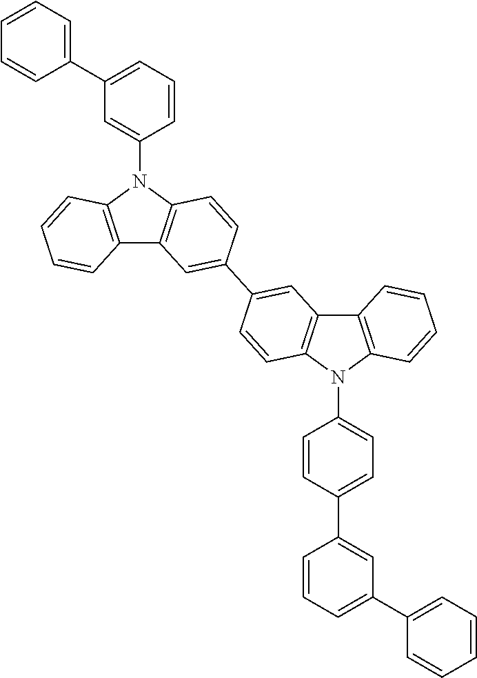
C12=C(N(C3=CC(C4=CC=CC=C4)=CC=C3)C3=C1C=C(C1=CC4=C(C=C1)N(C1=CC=C(C5=CC(C6=CC=CC=C6)=CC=C5)C=C1)C1=C4C=CC=C1)C=C3)C=CC=C2
